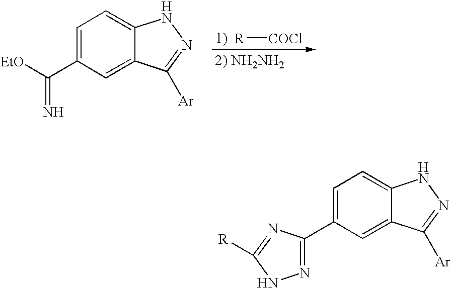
[EtO]C(C1=CC=C2C(=C1)C([Ar])=NN2)=N.[R][COCl].C1(C2=NNC([R])=N2)=CC=C2C(=C1)C([Ar])=NN2
